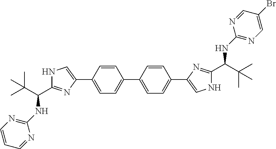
C1(C2=CC=C(C3=CNC(C(C(C)(C)C)NC4=NC=C(Br)C=N4)=N3)C=C2)=CC=C(C2=CNC(C(C(C)(C)C)NC3=NC=CC=N3)=N2)C=C1
